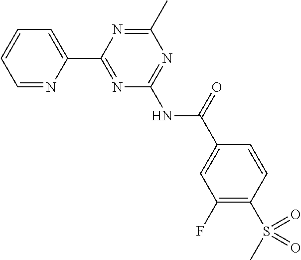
C1=NC(C2=NC(NC(C3=CC(F)=C(S(C)(=O)=O)C=C3)=O)=NC(C)=N2)=CC=C1
